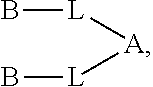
B[L][A][L]B
